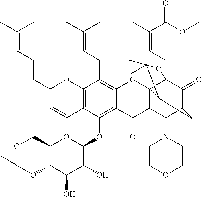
C12=C(C=CC(CCC=C(C)C)(C)O1)C(OC1OC3C(C(O)C1O)OC(C)(C)OC3)=C1C(=C2CC=C(C)C)OC23C4(CC=C(C)C(OC)=O)C(=O)C(CC2C(C)(C)O4)C(N2CCOCC2)C3C1=O
